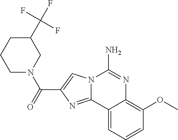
N12C(=NC(C(=O)N3CCCC(C(F)(F)F)C3)=C1)C1=CC=CC(OC)=C1N=C2N
